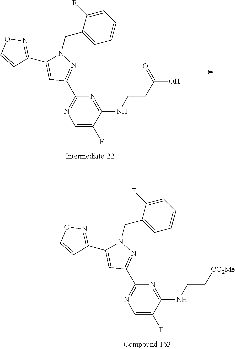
C1=C(F)C(NCCC(O)=O)=NC(C2=NN(CC3=CC=CC=C3F)C(C3=NOC=C3)=C2)=N1.C1=C(F)C(NCC[CO2Me])=NC(C2=NN(CC3=CC=CC=C3F)C(C3=NOC=C3)=C2)=N1
